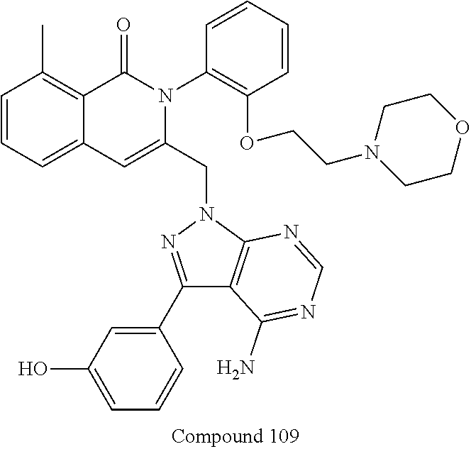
C1=CC=C2C(=C1C)C(=O)N(C1=C(OCCN3CCOCC3)C=CC=C1)C(CN1N=C(C3=CC(O)=CC=C3)C3=C1N=CN=C3N)=C2
